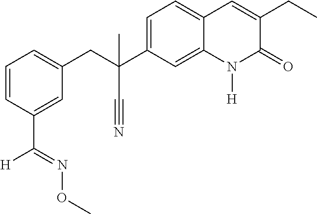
C1=C(C(CC2=CC=CC(C([H])=NOC)=C2)(C#N)C)C=C2C(=C1)C=C(CC)C(=O)N2[H]
